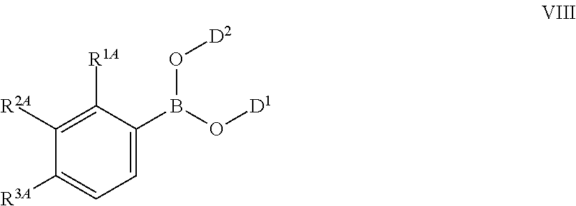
C1=C(B(O[D1])O[D2])C([R1A])=C([R2A])C([R3A])=C1
